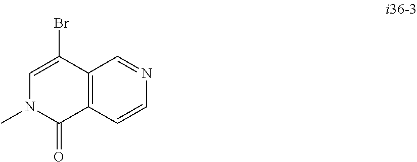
C1=C(Br)C2=C(C(=O)N1C)C=CN=C2
